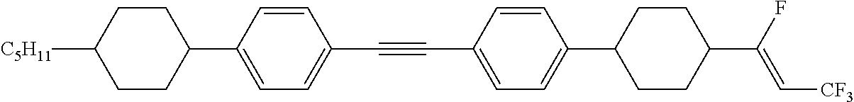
C1CC(C2=CC=C(C#CC3=CC=C(C4CCC(C(F)=C[CF3])CC4)C=C3)C=C2)CCC1[C5H11]
